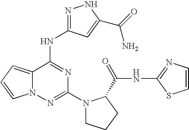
N1=C(NC2=NC(N3CCCC3C(=O)NC3=NC=CS3)=NN3C2=CC=C3)C=C(C(=O)N)N1
